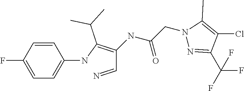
C1=C(F)C=CC(NC(=C(C=N)NC(CN2N=C(C(F)(F)F)C(Cl)=C2C)=O)C(C)C)=C1
